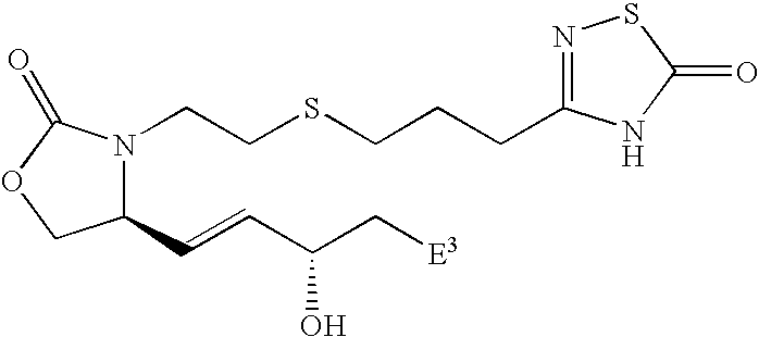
C1(C=CC(C[E3])O)N(CCSCCCC2=NSC(=O)N2)C(=O)OC1
